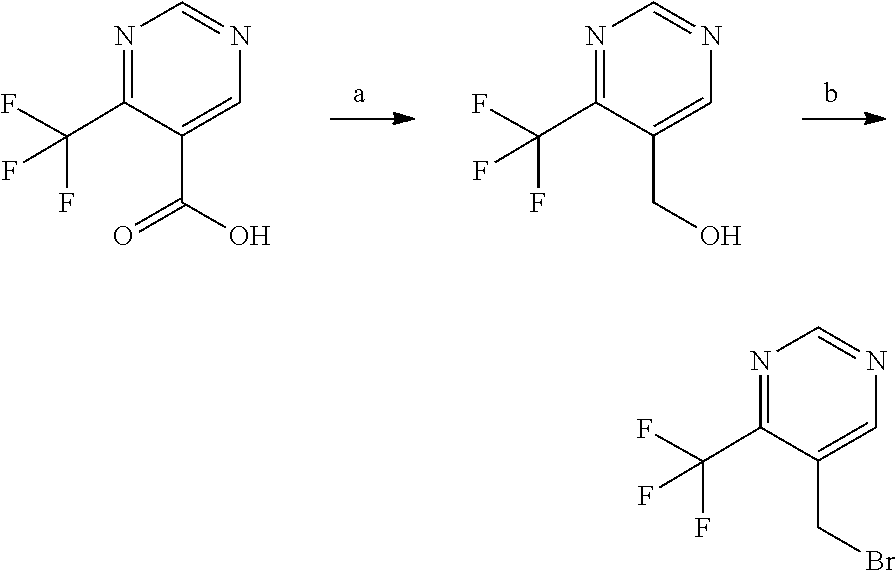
C1(C(F)(F)F)=NC=NC=C1C(O)=O.C1(C(F)(F)F)=NC=NC=C1CO.C1(C(F)(F)F)=NC=NC=C1CBr
